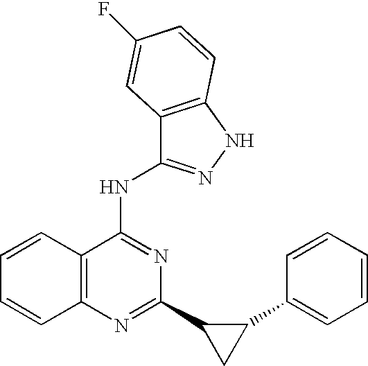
C12=C(C(NC3=NNC4=C3C=C(F)C=C4)=NC(C3C(C4=CC=CC=C4)C3)=N1)C=CC=C2
